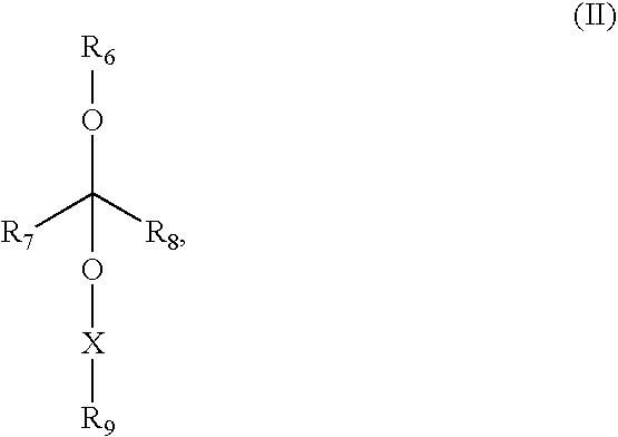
[R6]OC(O[X][R9])([R7])[R8]
